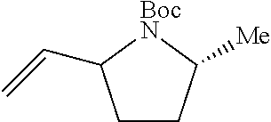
C1CC([Me])[BocN]C1C=C
